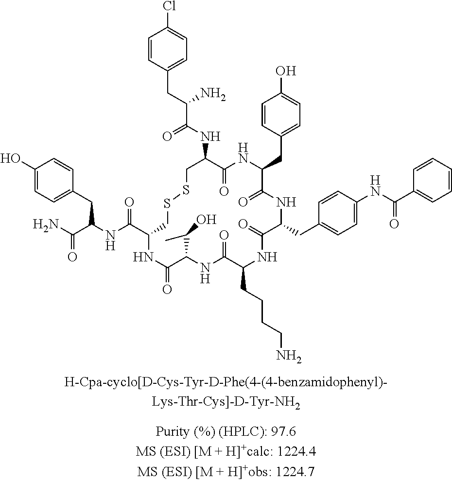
C1=CC(CC(C(NC2C(=O)NC(CC3=CC=C(O)C=C3)C(=O)NC(CC3=CC=C(NC(=O)C4=CC=CC=C4)C=C3)C(=O)NC(CCCCN)C(=O)NC(C(C)O)C(=O)NC(C(NC(C(N)=O)CC3=CC=C(O)C=C3)=O)CSSC2)=O)N)=CC=C1Cl
